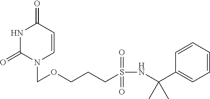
N1C(=O)N(COCCCS(NC(C2=CC=CC=C2)(C)C)(=O)=O)C=CC1=O
